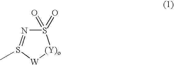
S1(=O)(=O)N=S(C)[W][(Y)o]1
